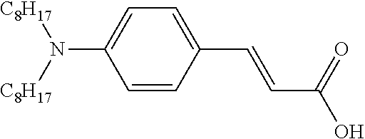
C1(C=CC(O)=O)=CC=C(N([C8H17])[C8H17])C=C1
